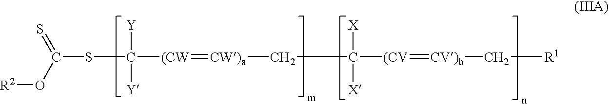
S=C(O[R2])SC([Y])([Y])[(CW]=[CW)a]CC([X])([X])[(CV]=[CV)b]C[R1]
